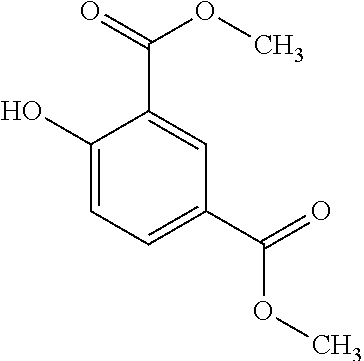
C1(O)=CC=C(C(=O)OC)C=C1C(=O)OC
